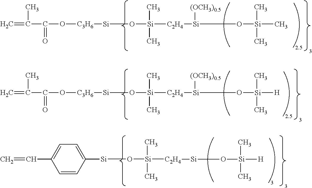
C=C(C(O[C3H6][Si]O[Si]([C2H4][Si](O[Si](C)(C)C)[(OCH3)0.5])(C)C)=O)C.C=C(C(O[C3H6][Si]O[Si]([C2H4][Si](O[Si]([H])(C)C)[(OCH3)0.5])(C)C)=O)C.C1([Si]O[Si]([C2H4][Si]O[Si]([H])(C)C)(C)C)=CC=C(C=C)C=C1
